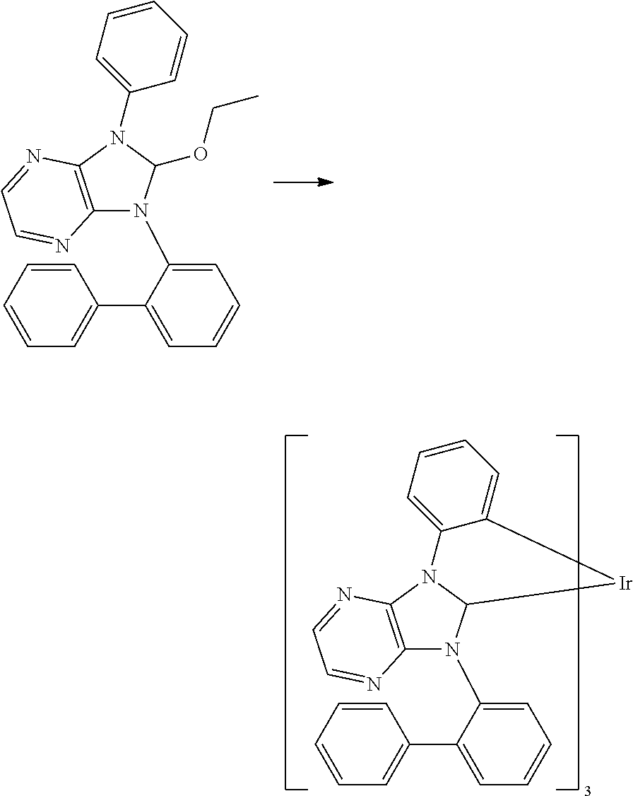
C12=C(N(C3=CC=CC=C3)C(OCC)N1C1=CC=CC=C1C1=CC=CC=C1)N=CC=N2.C12=C(N3C(N1C1=CC=CC=C1C1=CC=CC=C1)[Ir]C1=CC=CC=C31)N=CC=N2
